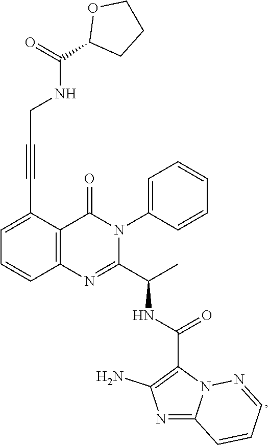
C(C1=CC=CC2=C1C(=O)N(C1=CC=CC=C1)C(C(C)NC(C1=C(N)N=C3N1N=CC=C3)=O)=N2)#CCNC(C1CCCO1)=O
